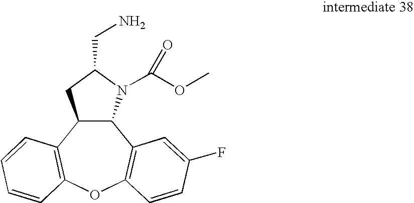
C12C(C3=C(OC4=C1C=C(F)C=C4)C=CC=C3)CC(CN)N2C(OC)=O
